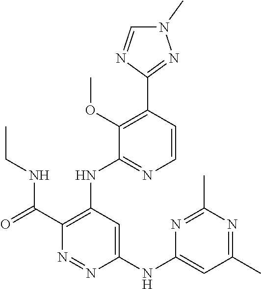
C1(C2=NN(C)C=N2)=C(OC)C(NC2=C(C(=O)NCC)N=NC(NC3=CC(C)=NC(C)=N3)=C2)=NC=C1
